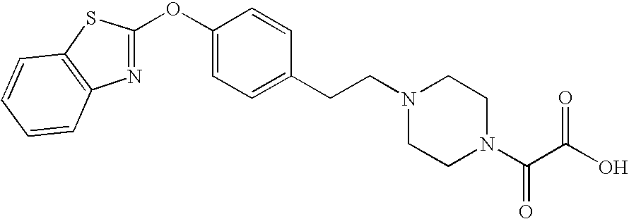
C1=CC=CC2=C1SC(OC1=CC=C(CCN3CCN(C(C(O)=O)=O)CC3)C=C1)=N2
